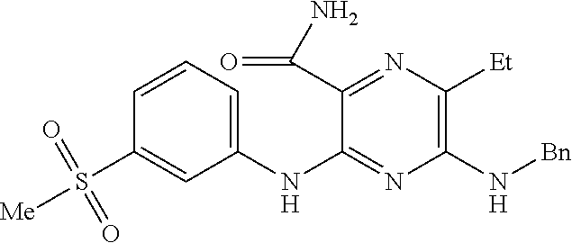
C1(NC2=NC(N[Bn])=C([Et])N=C2C(N)=O)=CC=CC(S([Me])(=O)=O)=C1
